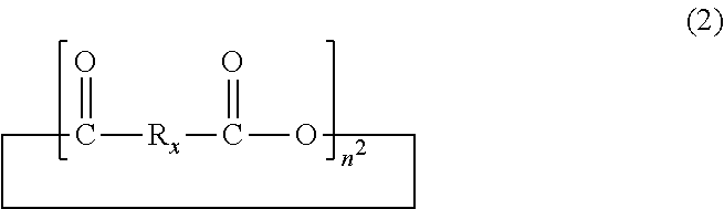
C(C(=O)[Rx]C(=O)OCC)C
